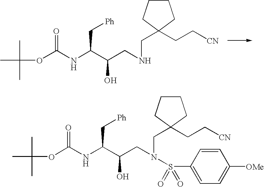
CC(C)(C)OC(NC(C(CNCC1(CC[CN])CCCC1)O)C[Ph])=O.CC(C)(C)OC(NC(C(CN(CC1(CC[CN])CCCC1)S(C1=CC=C([OMe])C=C1)(=O)=O)O)C[Ph])=O
